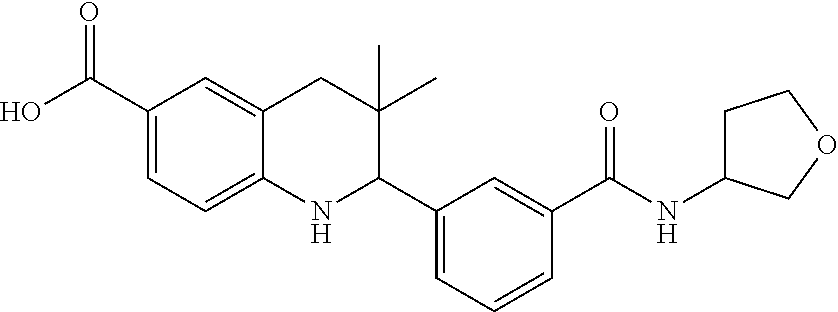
C1(C(O)=O)=CC=C2C(=C1)CC(C)(C)C(C1=CC=CC(C(NC3CCOC3)=O)=C1)N2
